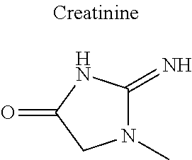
N1(C)C(=N)NC(=O)C1
